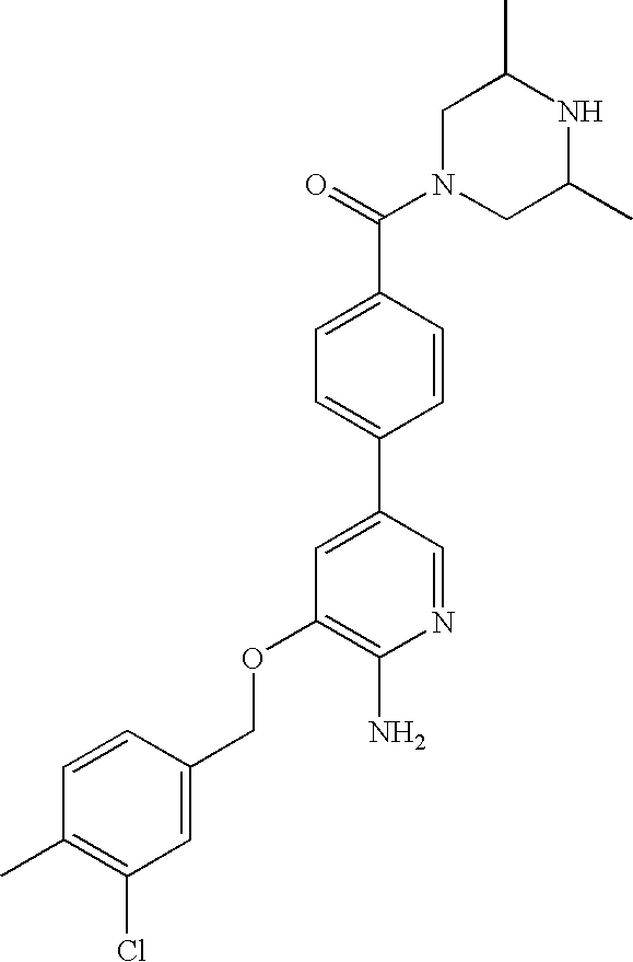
C1N(C(=O)C2=CC=C(C3=CC(OCC4=CC(Cl)=C(C)C=C4)=C(N)N=C3)C=C2)CC(C)NC1C
